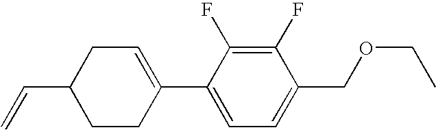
C1(F)=C(F)C(C2=CCC(C=C)CC2)=CC=C1COCC
